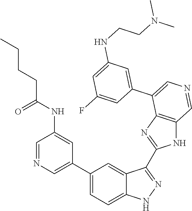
C1(C2=CN=CC(NC(CCCC)=O)=C2)=CC=C2C(=C1)C(C1=NC3=C(N1)C=NC=C3C1=CC(NCCN(C)C)=CC(F)=C1)=NN2
